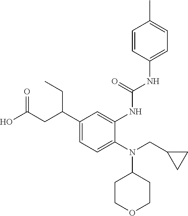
N(C1CCOCC1)(CC1CC1)C1=CC=C(C(CC(O)=O)CC)C=C1NC(NC1=CC=C(C)C=C1)=O
